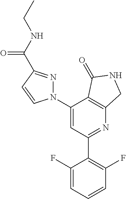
C1(C2=C(F)C=CC=C2F)=NC2=C(C(N3N=C(C(NCC)=O)C=C3)=C1)C(=O)NC2
